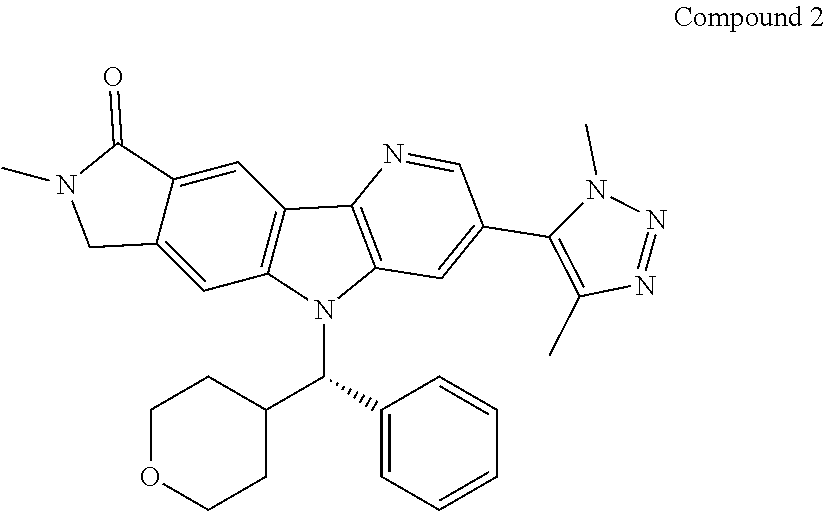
C1OCCC(C(C2=CC=CC=C2)N2C3=C(C4=C2C=C(C2=C(C)N=NN2C)C=N4)C=C2C(=C3)CN(C)C2=O)C1
